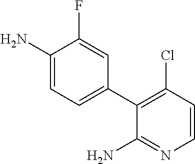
C1=CC(Cl)=C(C2=CC=C(N)C(F)=C2)C(N)=N1
